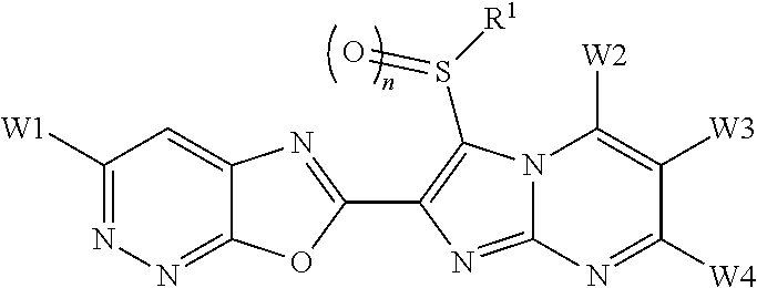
C1([W1])=NN=C2C(=C1)N=C(C1=C(S([R1])=O)N3C(=N1)N=C([W4])C([W3])=C3[W2])O2
